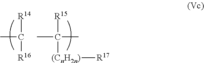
[R14]C(C)[R16].[R15]C(C)(C)[(CnH2n)][R17]
